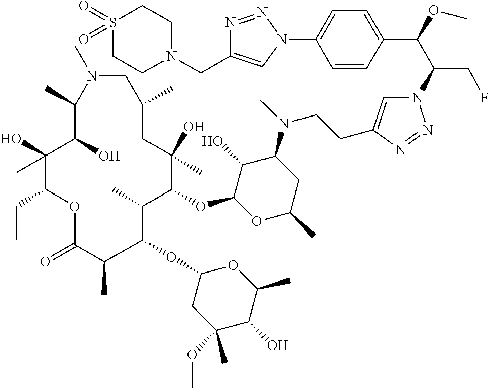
N1=NN(C(C(C2=CC=C(N3N=NC(CN4CCS(=O)(=O)CC4)=C3)C=C2)OC)CF)C=C1CCN(C1C(O)C(OC2C(C)C(OC3CC(OC)(C)C(O)C(C)O3)C(C)C(=O)OC(CC)C(O)(C)C(O)C(C)N(C)CC(C)CC2(O)C)OC(C)C1)C
